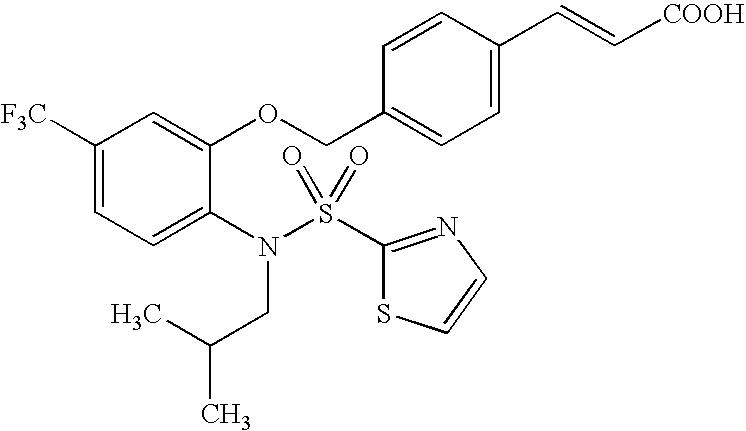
C1([CF3])=CC=C(N(S(=O)(=O)C2=NC=CS2)CC(C)C)C(OCC2=CC=C(C=C[COOH])C=C2)=C1
